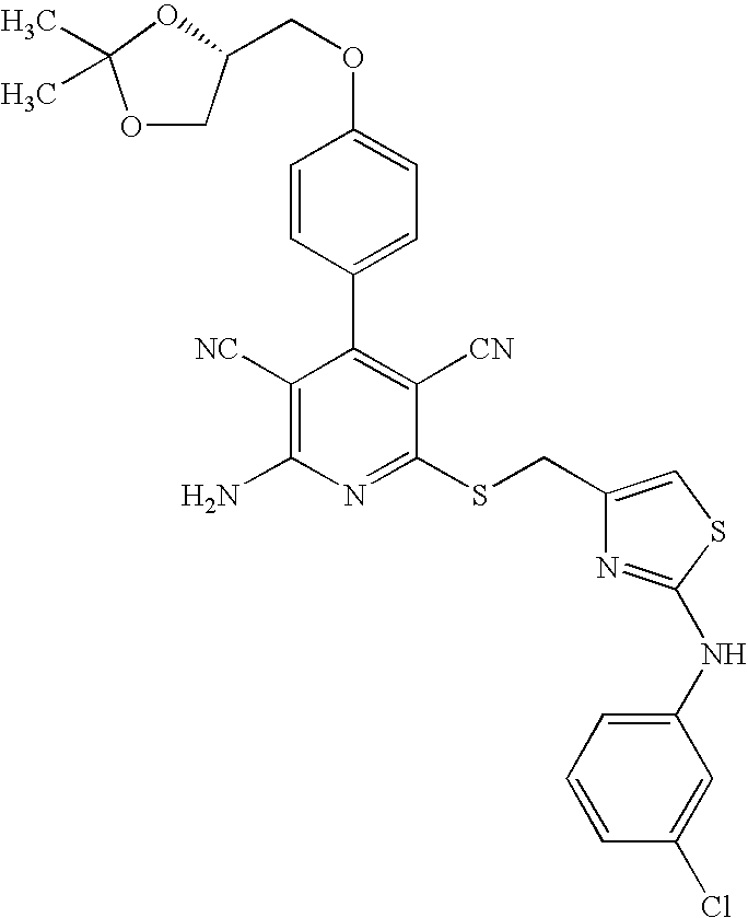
O1CC(COC2=CC=C(C3=C([CN])C(SCC4=CSC(NC5=CC=CC(Cl)=C5)=N4)=NC(N)=C3[NC])C=C2)OC1(C)C
